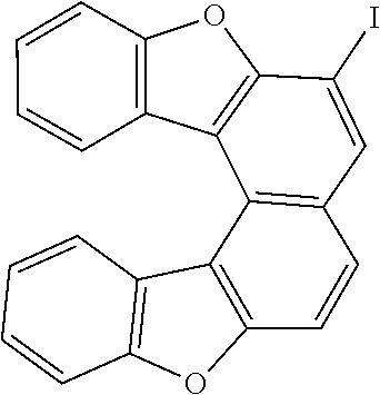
C1=CC2=C(C=C1)C1=C(C=CC3=C1C1=C(OC4=C1C=CC=C4)C(I)=C3)O2
